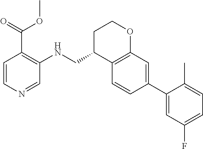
C1C(CNC2=C(C(=O)OC)C=CN=C2)C2=C(OC1)C=C(C1=CC(F)=CC=C1C)C=C2
